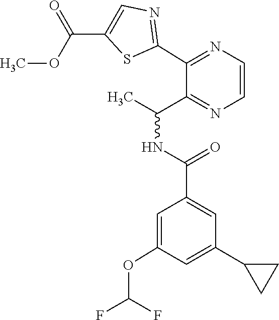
C1=C(C2CC2)C=C(C(=O)NC(C)C2=NC=CN=C2C2=NC=C(C(OC)=O)S2)C=C1OC(F)F
